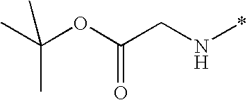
C(OC(CN*)=O)(C)(C)C
